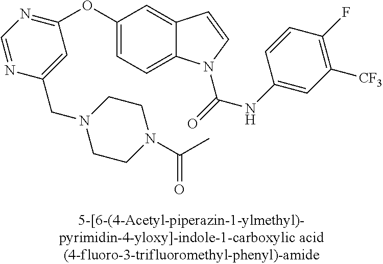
C1(OC2=NC=NC(CN3CCN(C(C)=O)CC3)=C2)=CC=C2C(=C1)C=CN2C(NC1=CC([CF3])=C(F)C=C1)=O
